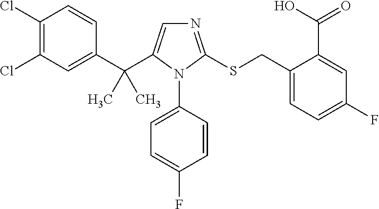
C1(C(C2=CN=C(SCC3=CC=C(F)C=C3C(=O)O)N2C2=CC=C(F)C=C2)(C)C)=CC(Cl)=C(Cl)C=C1
